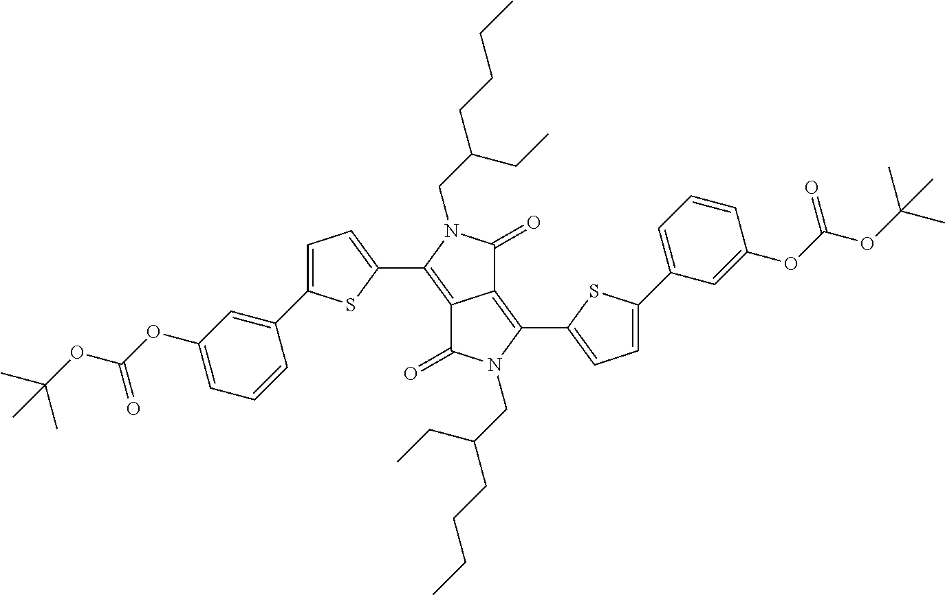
C12=C(C3=CC=C(C4=CC=CC(OC(=O)OC(C)(C)C)=C4)S3)N(CC(CC)CCCC)C(=O)C1=C(C1=CC=C(C3=CC(OC(=O)OC(C)(C)C)=CC=C3)S1)N(CC(CC)CCCC)C2=O
